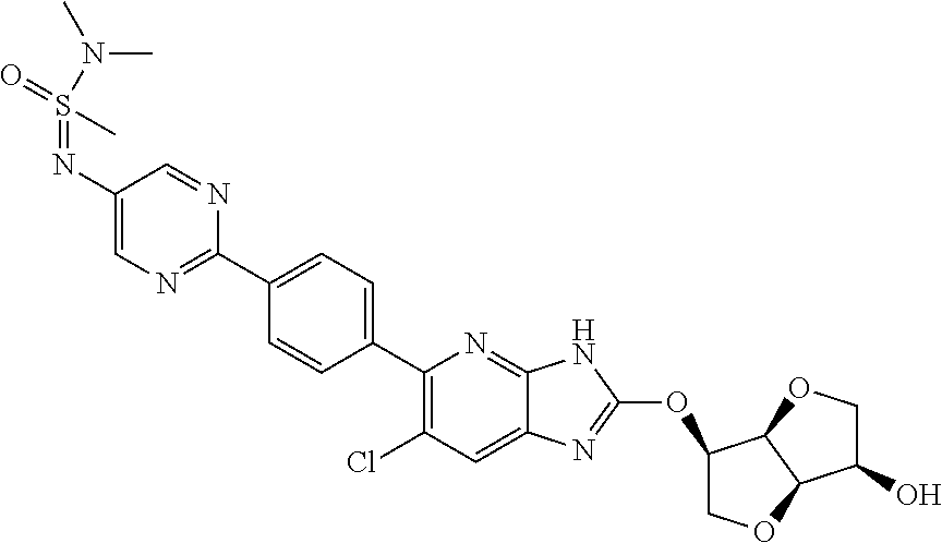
C1=NC(C2=CC=C(C3=C(Cl)C=C4C(=N3)NC(OC3COC5C3OCC5O)=N4)C=C2)=NC=C1N=S(N(C)C)(=O)C
